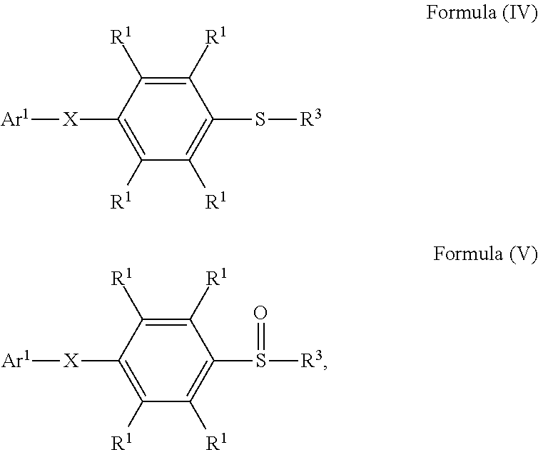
[X](C1=C([R1])C([R1])=C(S[R3])C([R1])=C1[R1])[Ar1].[X](C1=C([R1])C([R1])=C(S([R3])=O)C([R1])=C1[R1])[Ar1]
